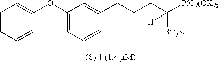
C1(OC2=CC=CC=C2)=CC=CC(CCCC([P(O)(OK)2])([SO3K])[H])=C1
